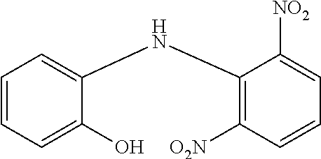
C1=CC=C(O)C(NC2=C([O2N])C=CC=C2[NO2])=C1
